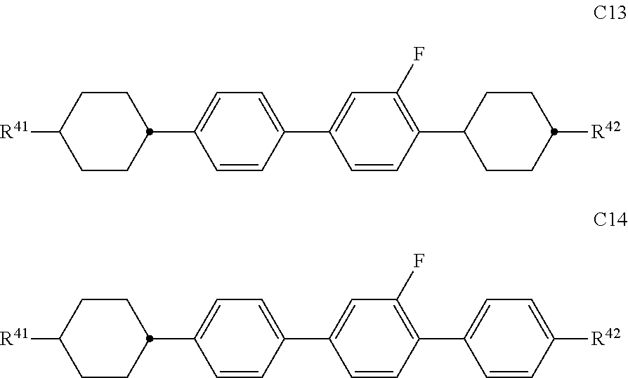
C1CC([R41])CCC1C1=CC=C(C2=CC(F)=C(C3CCC([R42])CC3)C=C2)C=C1.C1CC([R41])CCC1C1=CC=C(C2=CC(F)=C(C3=CC=C([R42])C=C3)C=C2)C=C1
